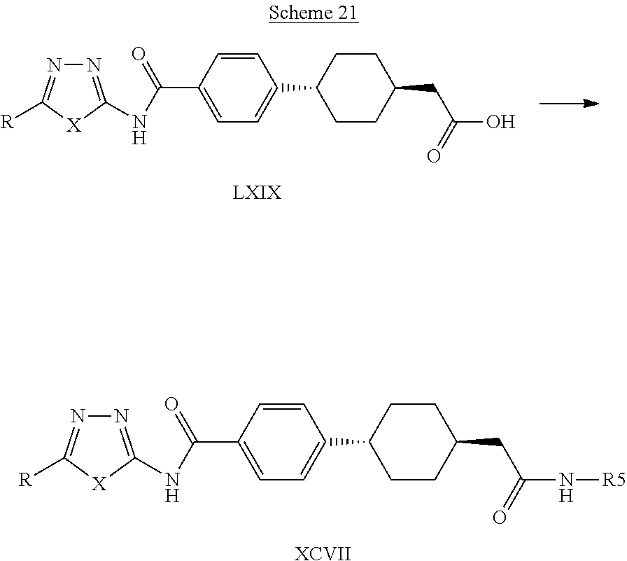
[LXIX].C1(C(=O)NC2=NN=C([R])[X]2)=CC=C(C2CCC(CC(O)=O)CC2)C=C1.[XCVII].C1(C(=O)NC2=NN=C([R])[X]2)=CC=C(C2CCC(CC(N[R5])=O)CC2)C=C1
